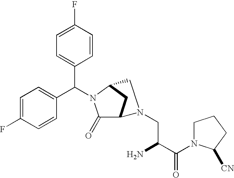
C1=C(F)C=CC(C(C2=CC=C(F)C=C2)N2C(=O)C3CC2CN3CC(N)C(N2CCCC2[CN])=O)=C1
